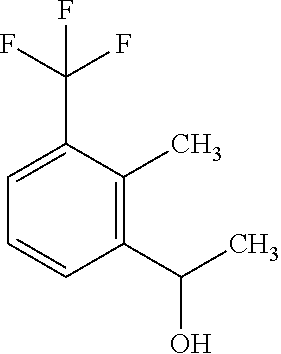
C1=C(C(F)(F)F)C(C)=C(C(O)C)C=C1
